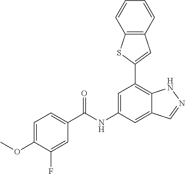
C12=C(C=CC=C1)C=C(C1=C3C(=CC(NC(=O)C4=CC=C(OC)C(F)=C4)=C1)C=NN3)S2
